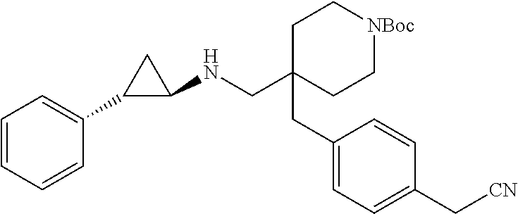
C(C1(CC2=CC=C(C[CN])C=C2)CC[NBoc]CC1)NC1C(C2=CC=CC=C2)C1
